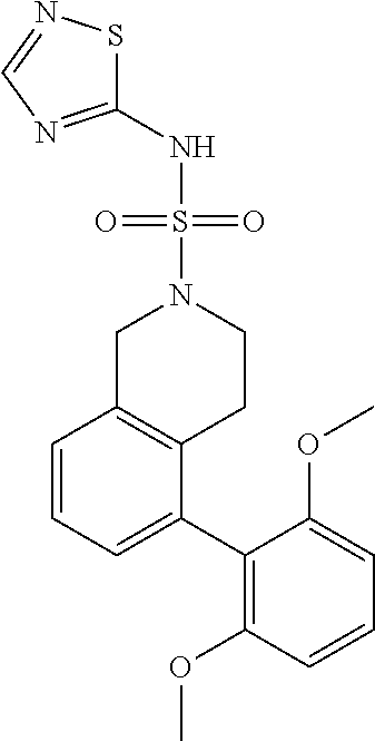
C1(NS(=O)(N2CC3=C(CC2)C(C2=C(OC)C=CC=C2OC)=CC=C3)=O)=NC=NS1
